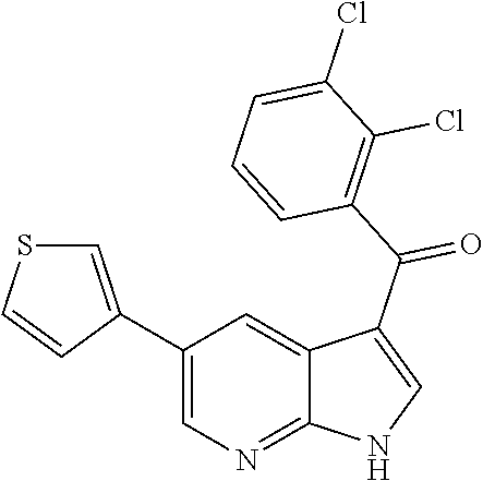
C1(C2=CSC=C2)=CN=C2C(=C1)C(C(C1=C(Cl)C(Cl)=CC=C1)=O)=CN2
